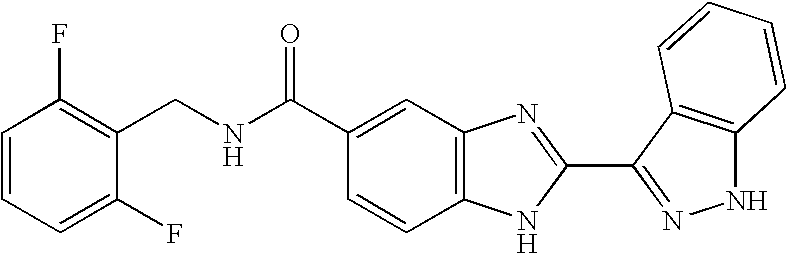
C(C1=CC2=C(C=C1)NC(C1=NNC3=C1C=CC=C3)=N2)(=O)NCC1=C(F)C=CC=C1F
